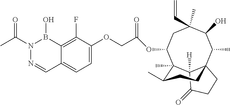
C1=C(OCC(=O)OC2CC(C)(C=C)C(O)C(C)C34C([H])(C(=O)CC3)C2(C)C(C)CC4)C(F)=C2C(=C1)C=NN(C(C)=O)B2O
